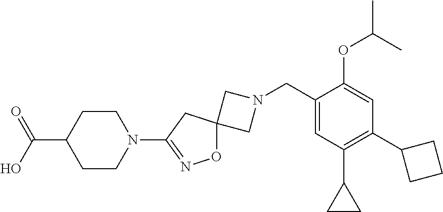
C1N(CC2=CC(C3CC3)=C(C3CCC3)C=C2OC(C)C)CC12ON=C(N1CCC(C(=O)O)CC1)C2
